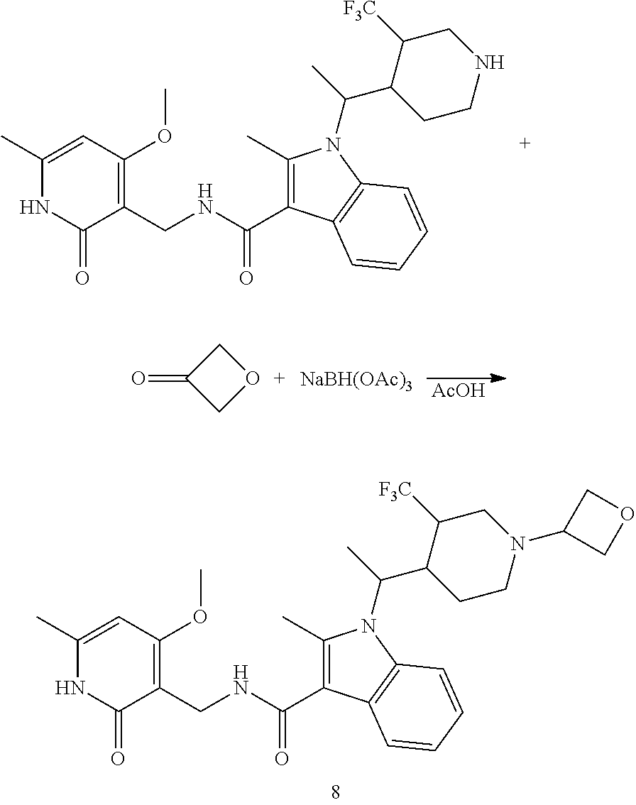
C1(C)=CC(OC)=C(CNC(C2=C(C)N(C(C)C3CCNCC3[F3C])C3=C2C=CC=C3)=O)C(=O)N1.[AcOH].[NaBH(OAc)3].O=C1COC1.C1(C)=CC(OC)=C(CNC(C2=C(C)N(C(C)C3CCN(C4COC4)CC3[F3C])C3=C2C=CC=C3)=O)C(=O)N1
